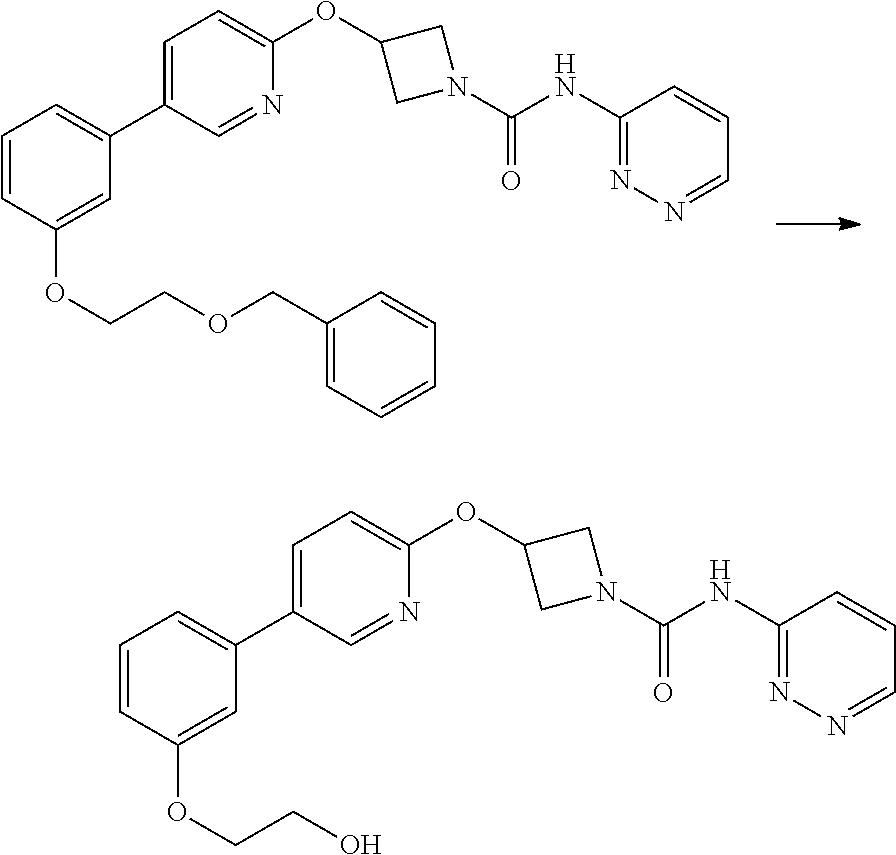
C1=CC(OCCOCC2=CC=CC=C2)=CC(C2=CC=C(OC3CN(C(NC4=NN=CC=C4)=O)C3)N=C2)=C1.C1=CC(OCCO)=CC(C2=CC=C(OC3CN(C(NC4=NN=CC=C4)=O)C3)N=C2)=C1
